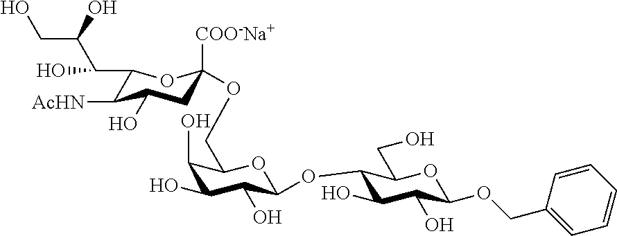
C1(C(C(CO)O)O)C([AcHN])C(O)CC([COO-Na+])(OCC2C(O)C(O)C(O)C(OC3C(O)C(O)C(OCC4=CC=CC=C4)OC3CO)O2)O1
